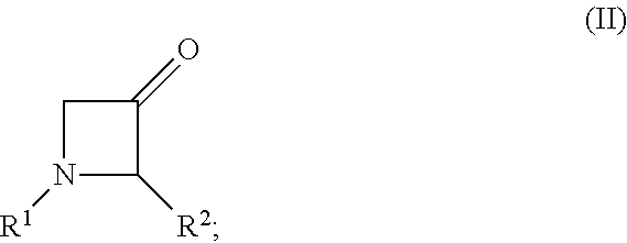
C1(=O)CN([R1])C1[R2]
